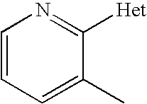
C1=CC=C(C)C([Het])=N1
